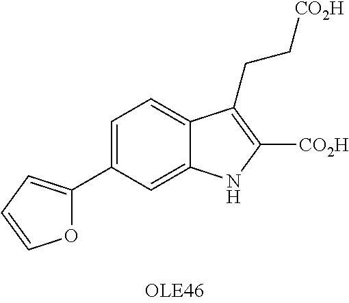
C1=C(C2=CC=CO2)C=C2C(=C1)C(CC[CO2H])=C([CO2H])N2
